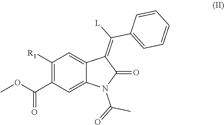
C1([R1])=C(C(OC)=O)C=C2C(=C1)C(=C([L])C1=CC=CC=C1)C(=O)N2C(=O)C
